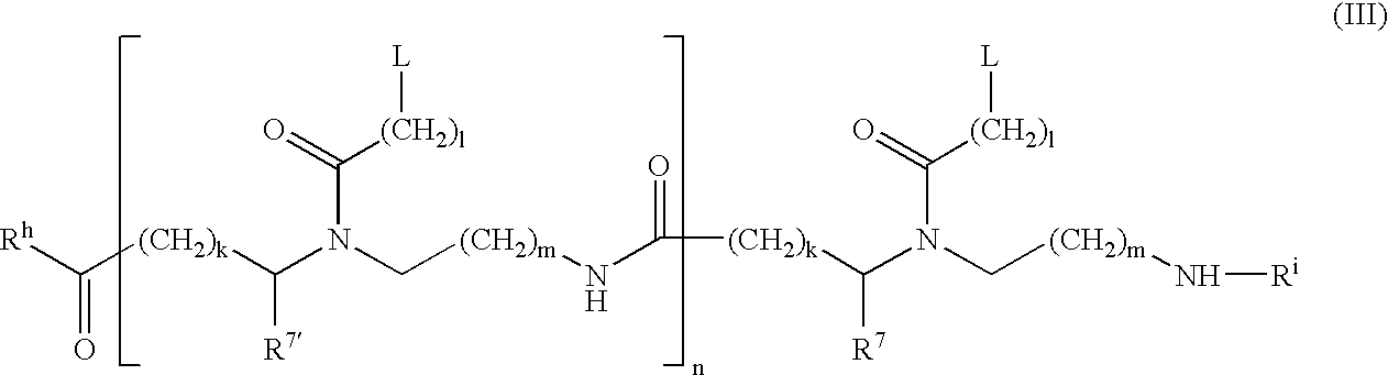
[Rh]C(=O)[(CH2)k]C([R7])N(C([(CH2)l][L])=O)C[(CH2)m]NC([(CH2)k]C([R7])N(C([(CH2)l][L])=O)C[(CH2)m]N[Ri])=O
